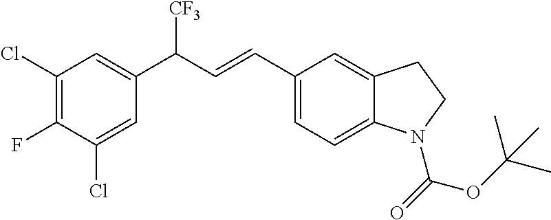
C(=CC1=CC=C2C(=C1)CCN2C(=O)OC(C)(C)C)C(C1=CC(Cl)=C(F)C(Cl)=C1)[CF3]
